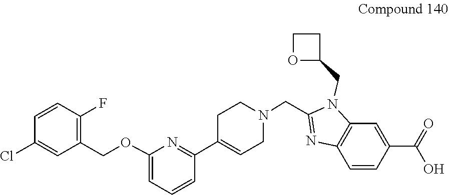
C1C(C2=NC(OCC3=C(F)C=CC(Cl)=C3)=CC=C2)=CCN(CC2=NC3=C(N2CC2OCC2)C=C(C(=O)O)C=C3)C1
